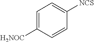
C1=C([H2NOC])C=CC([NCS])=C1
